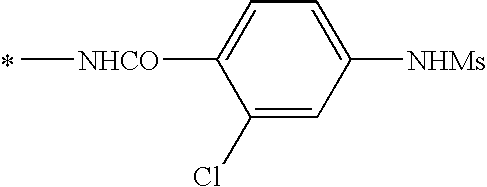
C[NHCO]C1=CC=C([NHMs])C=C1Cl.*
